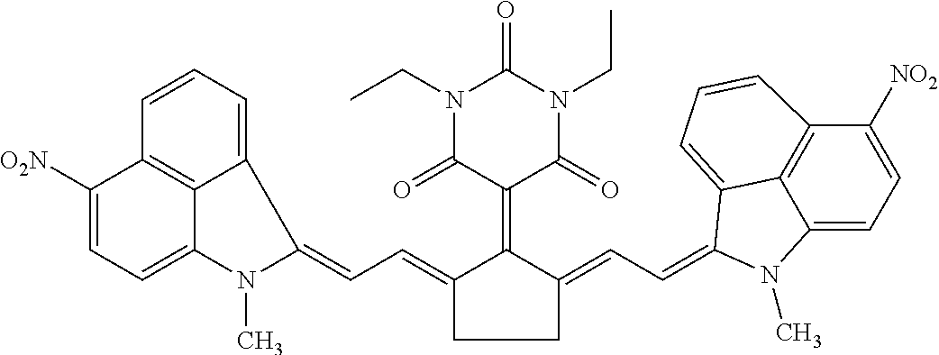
C1(=CC=C2C3=CC=CC4=C3C(=CC=C4[O2N])N2C)C(=C2C(=O)N(CC)C(=O)N(CC)C2=O)C(=CC=C2C3=CC=CC4=C3C(=CC=C4[NO2])N2C)CC1
